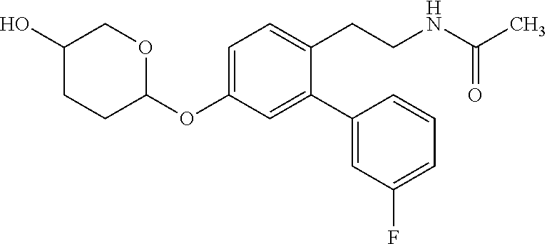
C1(OC2=CC=C(CCNC(C)=O)C(C3=CC(F)=CC=C3)=C2)OCC(O)CC1
